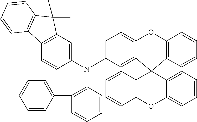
C1=CC2=C(C=C1)C1(C3=CC(N(C4=CC5=C(C=C4)C4=C(C5(C)C)C=CC=C4)C4=C(C5=CC=CC=C5)C=CC=C4)=CC=C3O2)C2=CC=CC=C2OC2=C1C=CC=C2
